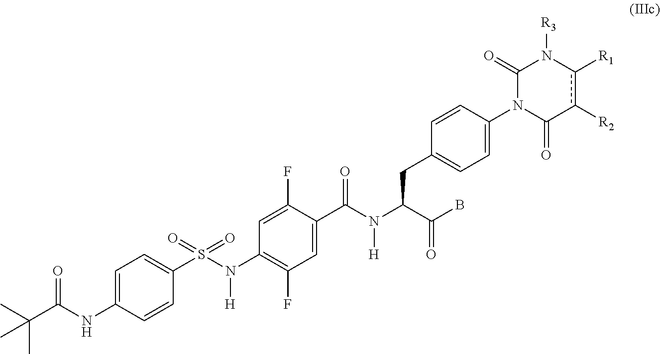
C1=C(C(N(C(C(B)=O)CC2=CC=C(N3C(=O)c([R2])c([R1])N([R3])C3=O)C=C2)[H])=O)C(F)=CC(N(S(C2=CC=C(NC(C(C)(C)C)=O)C=C2)(=O)=O)[H])=C1F
